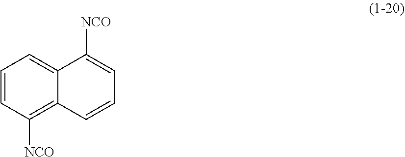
C1=CC([NCO])=C2C(=C1)C([NCO])=CC=C2
